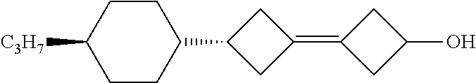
C1(C2CCC([C3H7])CC2)CC(=C2CC(O)C2)C1
